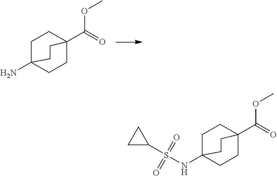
C1C2(N)CCC(C(=O)OC)(C1)CC2.C1C2(NS(C3CC3)(=O)=O)CCC(C(=O)OC)(C1)CC2
